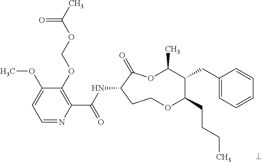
C1=NC(C(NC2C(=O)OC(C)C(CC3=CC=CC=C3)C(CCCC)OCC2)=O)=C(OCOC(C)=O)C(OC)=C1
